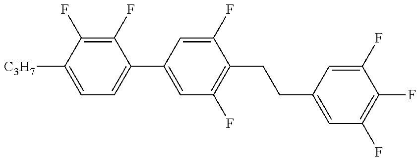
C1=C([C3H7])C(F)=C(F)C(C2=CC(F)=C(CCC3=CC(F)=C(F)C(F)=C3)C(F)=C2)=C1
